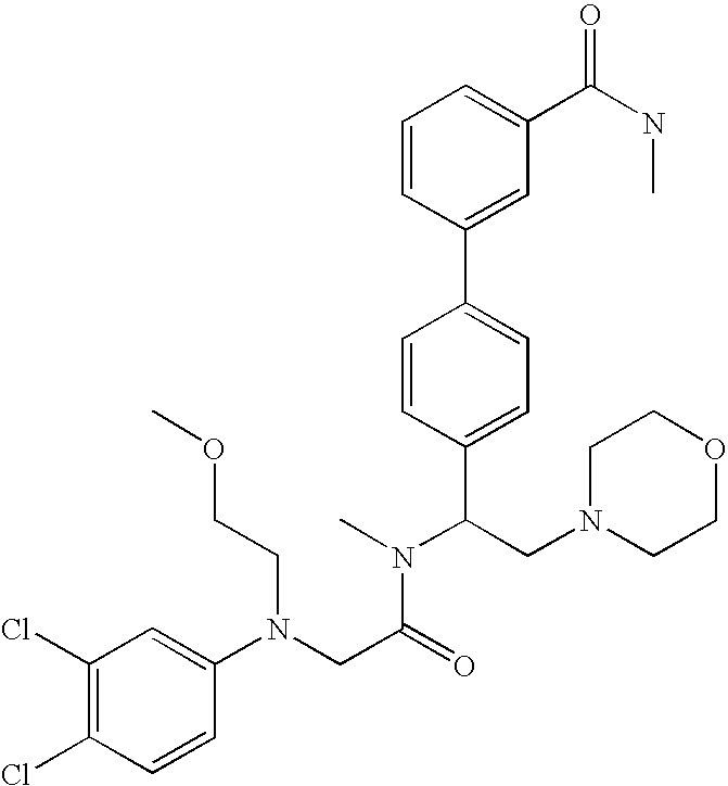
C1(Cl)=C(Cl)C=C(N(CC(=O)N(C(C2=CC=C(C3=CC(C(NC)=O)=CC=C3)C=C2)CN2CCOCC2)C)CCOC)C=C1
